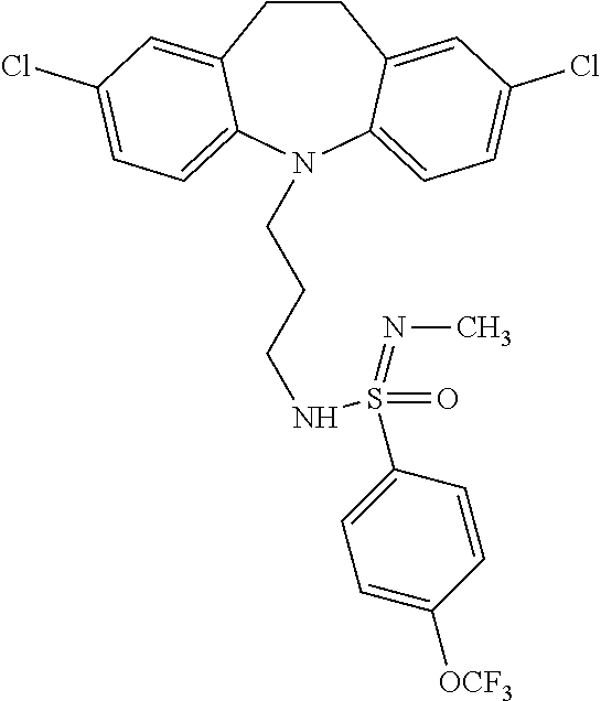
C1CC2=CC(Cl)=CC=C2N(CCCNS(C2=CC=C([OCF3])C=C2)(=O)=NC)C2=CC=C(Cl)C=C12
